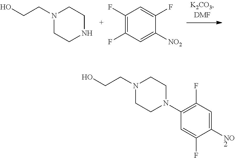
N1(CCO)CCNCC1.C1(F)=C(F)C=C([NO2])C(F)=C1.N1(CCO)CCN(C2=C(F)C=C([NO2])C(F)=C2)CC1
